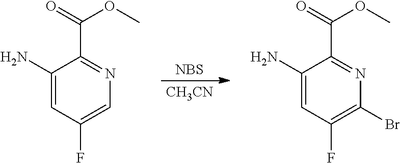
[NBS].[CH3CN].C1(N)=CC(F)=C(Br)N=C1C(=O)OC.C1(N)=CC(F)=CN=C1C(=O)OC
